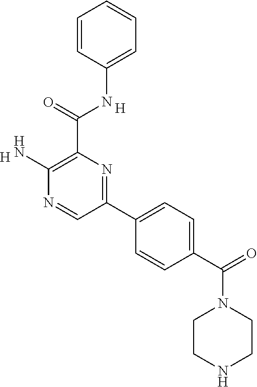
C1=C(NC(C2=C(N)N=CC(C3=CC=C(C(=O)N4CCNCC4)C=C3)=N2)=O)C=CC=C1.[H].[H]
